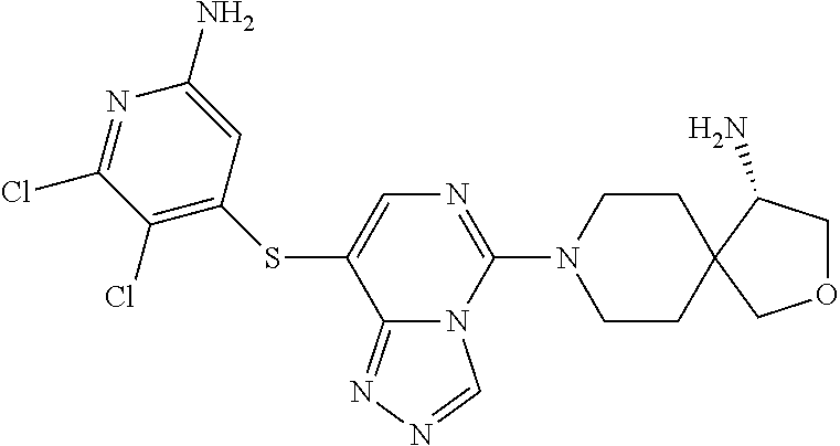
C1CN(C2=NC=C(SC3=C(Cl)C(Cl)=NC(N)=C3)C3=NN=CN23)CCC12C(N)COC2
